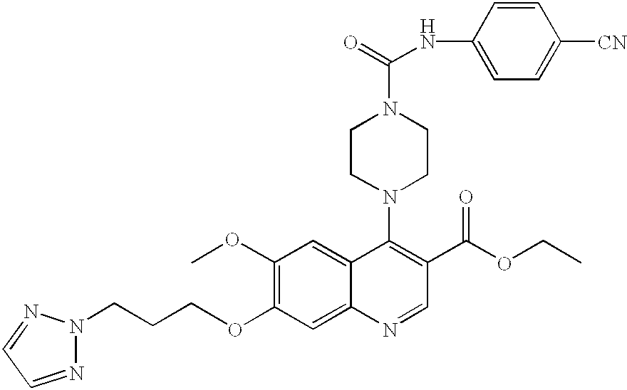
O(C1=C(OC)C=C2C(=C1)N=CC(C(OCC)=O)=C2N1CCN(C(=O)NC2=CC=C([CN])C=C2)CC1)CCCN1N=CC=N1
